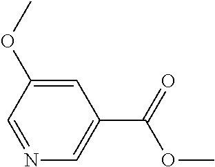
N1=CC(OC)=CC(C(=O)OC)=C1
